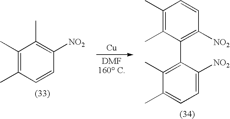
[Cu].C1(C)=C(C)C(C2=C(C)C(C)=CC=C2[NO2])=C([NO2])C=C1.C1(C)=C(C)C=CC([NO2])=C1C
